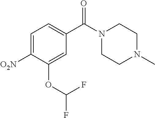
C1=C([O2N])C(OC(F)F)=CC(C(N2CCN(C)CC2)=O)=C1
